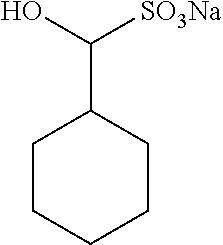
C1CCCCC1C(O)[SO3Na]
